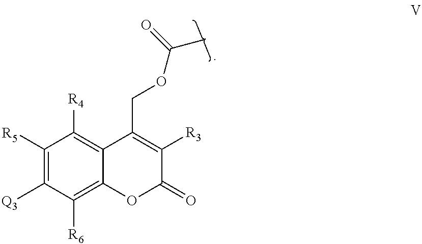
C1([R5])=C([Q3])C([R6])=C2C(=C1[R4])C(COC(C)=O)=C([R3])C(=O)O2
